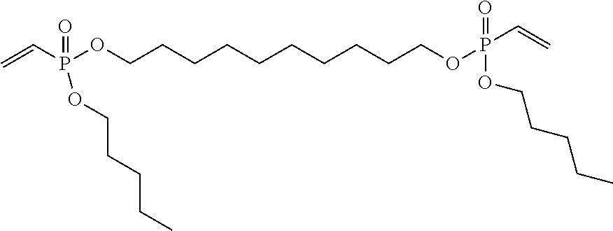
C=CP(OCCCCCCCCCCOP(=O)(OCCCCC)C=C)(=O)OCCCCC
